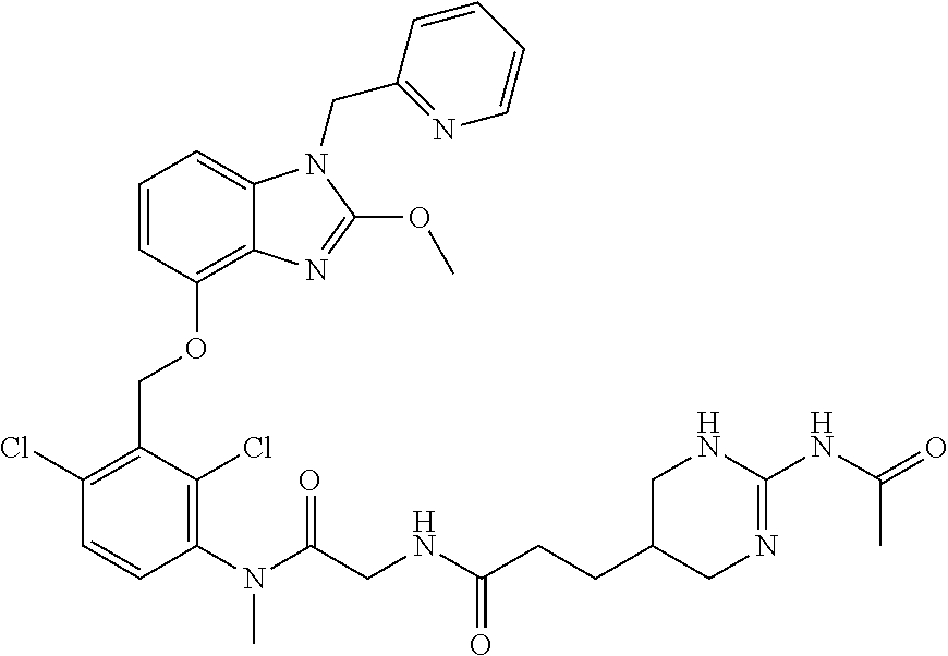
C1(Cl)=C(COC2=C3C(=CC=C2)N(CC2=NC=CC=C2)C(OC)=N3)C(Cl)=C(N(C)C(=O)CNC(=O)CCC2CN=C(NC(=O)C)NC2)C=C1
